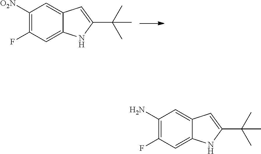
C1([O2N])=C(F)C=C2C(=C1)C=C(C(C)(C)C)N2.C1(N)=C(F)C=C2C(=C1)C=C(C(C)(C)C)N2
